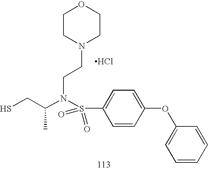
SCC(N(S(C1=CC=C(OC2=CC=CC=C2)C=C1)(=O)=O)CCN1CCOCC1)C.Cl
